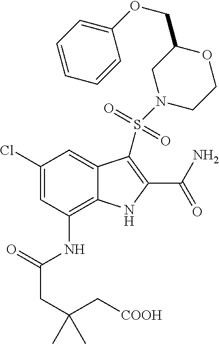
C1(Cl)=CC(NC(CC(C[COOH])(C)C)=O)=C2C(=C1)C(S(N1CCOC(COC3=CC=CC=C3)C1)(=O)=O)=C(C(N)=O)N2
